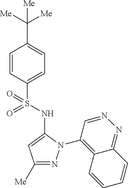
C1(C([Me])([Me])[Me])=CC=C(S(=O)(=O)NC2=CC([Me])=NN2C2=C3C(=NN=C2)C=CC=C3)C=C1
